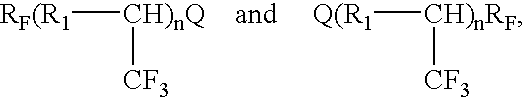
[RF(R1][CH)nQ][CF3].[Q(R1][CH)nRF][CF3]
